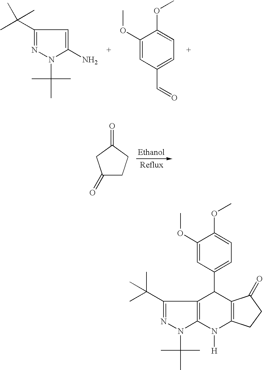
C1(C(C)(C)C)=NN(C(C)(C)C)C(N)=C1.COC1=CC(C=O)=CC=C1OC.C1(=O)CCC(=O)C1.CC(C)(C)C1=NN(C(C)(C)C)C2=C1C(C1=CC=C(OC)C(OC)=C1)C1=C(N2[H])CCC1=O
